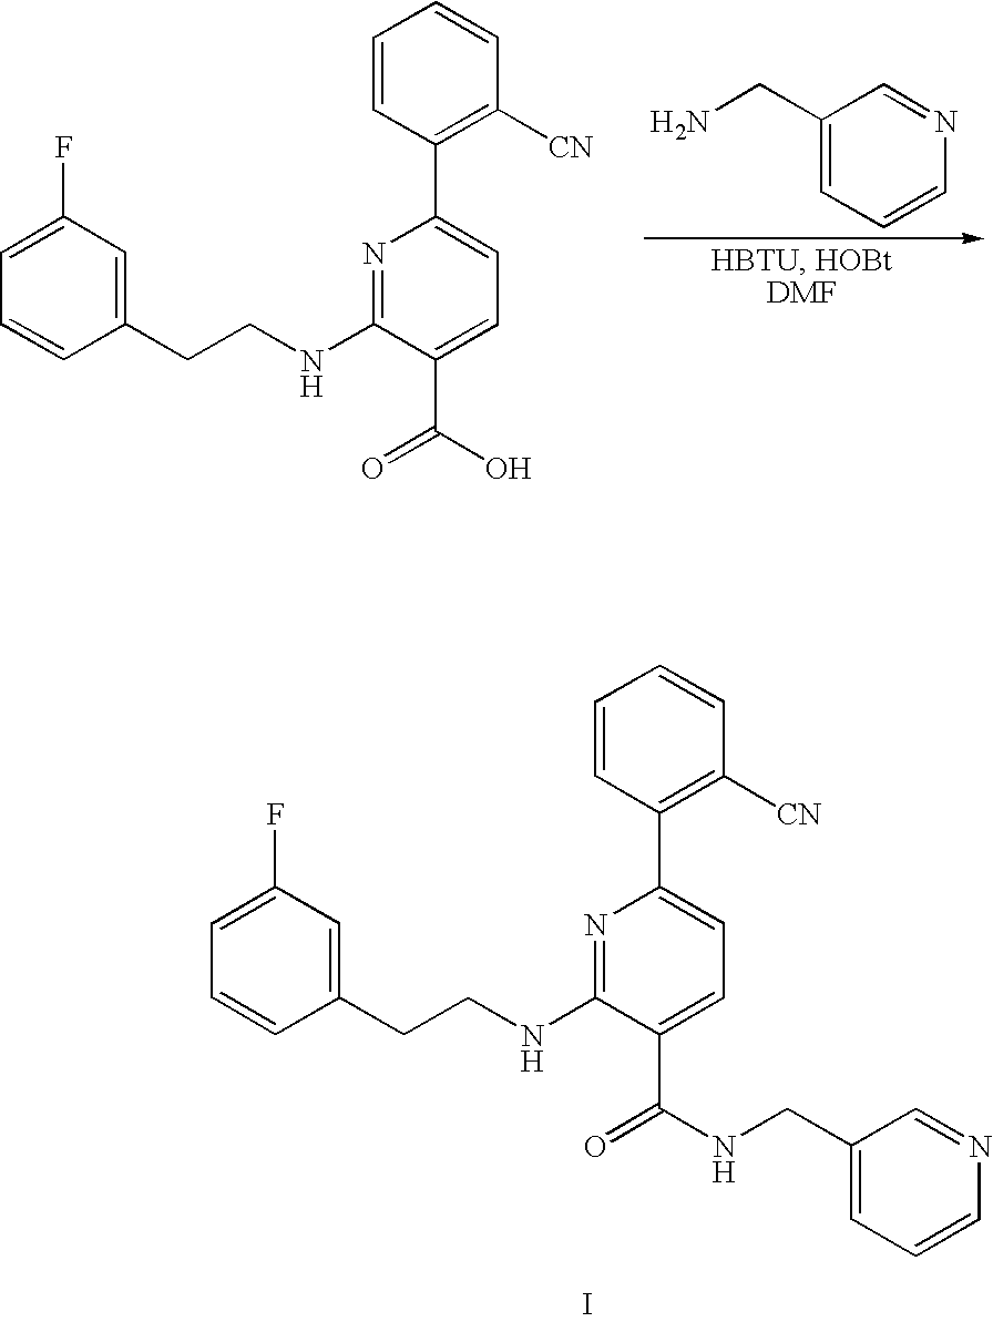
C1=C(F)C=C(CCNC2=NC(C3=C([CN])C=CC=C3)=CC=C2C(=O)NCC2=CC=CN=C2)C=C1.I.C1=C(F)C=C(CCNC2=NC(C3=C([CN])C=CC=C3)=CC=C2C(=O)O)C=C1.C1(CN)=CC=CN=C1
